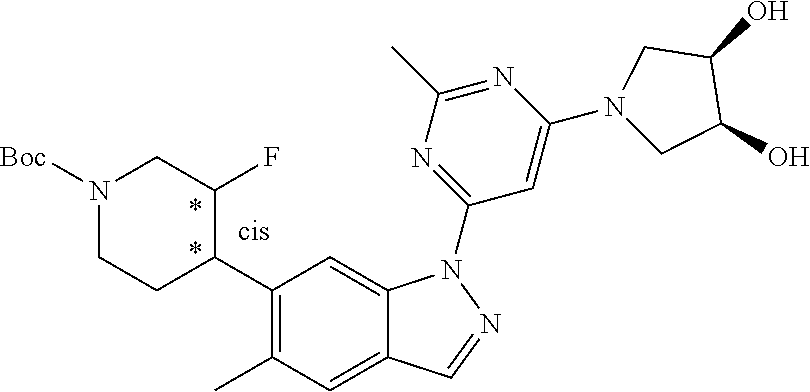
C1(C2C(F)CN([Boc])CC2)=C(C)C=C2C(=C1)N(C1=NC(C)=NC(N3CC(O)C(O)C3)=C1)N=C2
